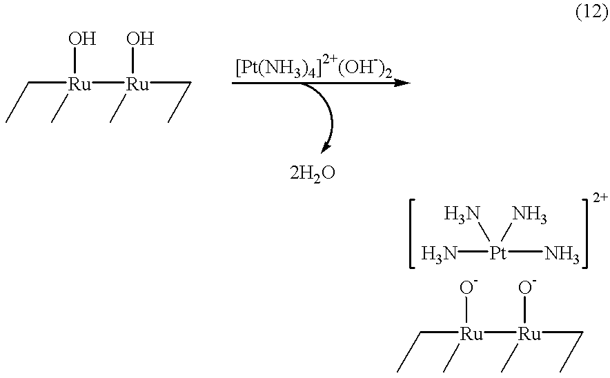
CC[Ru](C)([Ru](C)(CC)O)O.CC[Ru](C)([Ru](C)(CC)[O-])[O-].N[Pt](N)(N)N
